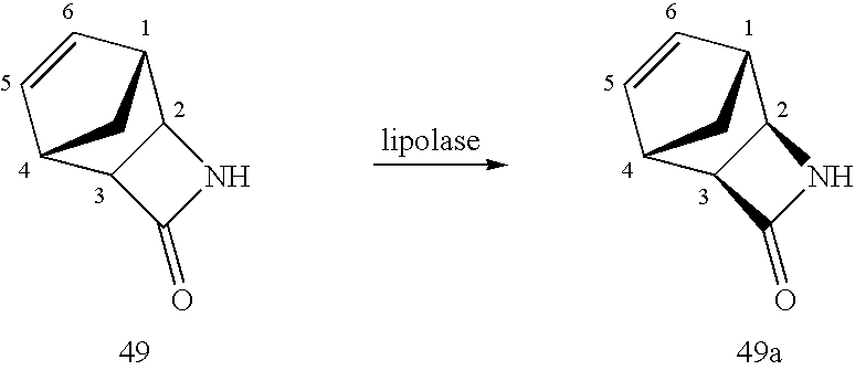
C12C(C3C=CC1C3)NC2=O.C12C3CC(C=C3)C1C(=O)N2
